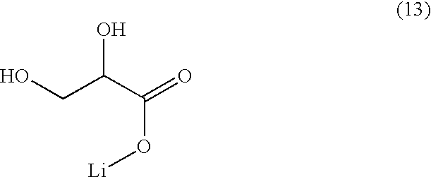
OC(C(=O)O[Li])CO
